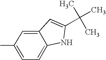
C12=CC(C)=CC=C1NC(C(C)(C)C)=C2
